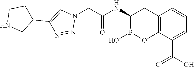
C12=C(C(C(O)=O)=CC=C1)OB(O)C(NC(=O)CN1C=C(C3CCNC3)N=N1)C2
